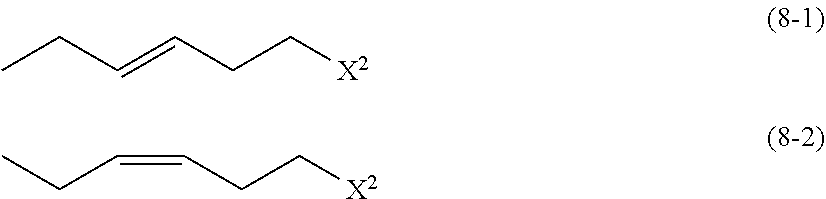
CCC=CCC[X2].C(=CCC[X2])CC
